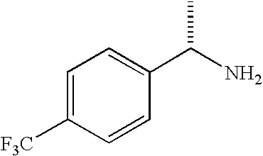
C1=C([F3C])C=CC(C(N)C)=C1
